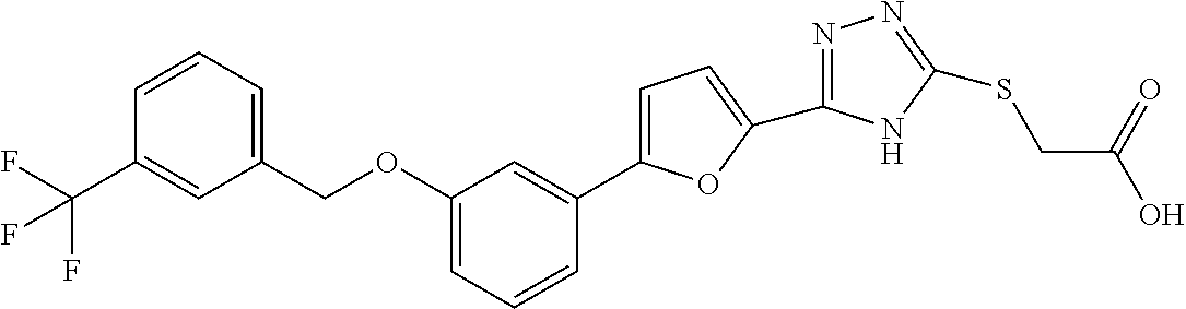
C1=C(C2=CC(OCC3=CC=CC(C(F)(F)F)=C3)=CC=C2)OC(C2=NN=C(SCC(O)=O)N2)=C1
